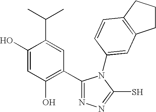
C1(C2=C(O)C=C(O)C(C(C)C)=C2)=NN=C(S)N1C1=CC2=C(CCC2)C=C1
